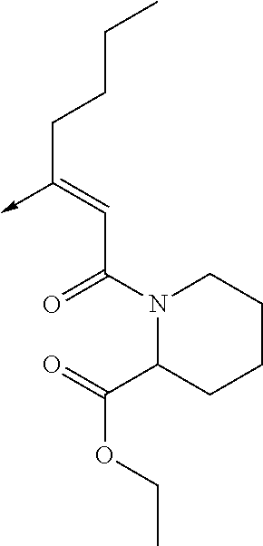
C(C(N1C(C(=O)OCC)CCCC1)=O)=C(CCCC)->C
